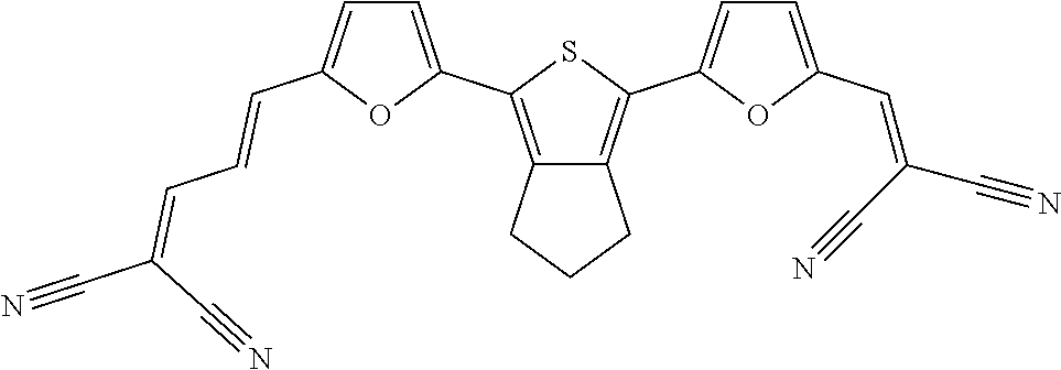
C1=C(C2=C3C(=C(C4=CC=C(C=C(C#N)C#N)O4)S2)CCC3)OC(C=CC=C(C#N)C#N)=C1
